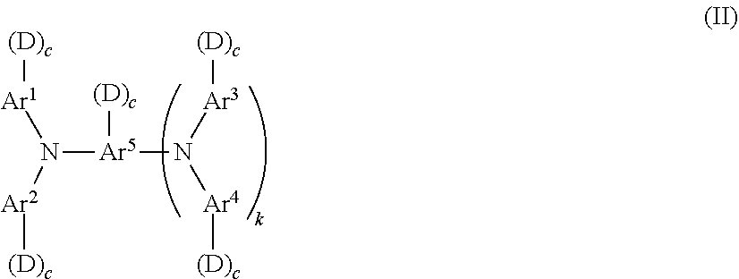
N([Ar5]([(D)c])N([Ar3][(D)c])[Ar4][(D)c])([Ar2][(D)c])[Ar1][(D)c]
